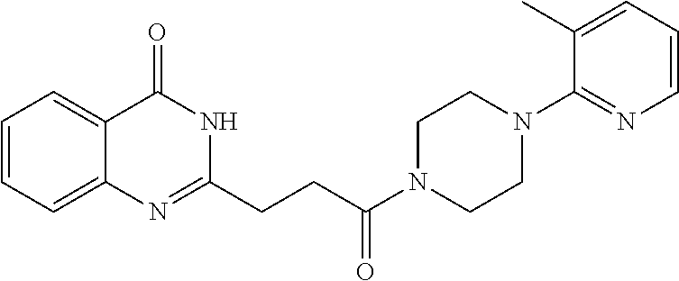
C12=CC=CC=C1N=C(CCC(N1CCN(C3=NC=CC=C3C)CC1)=O)NC2=O
